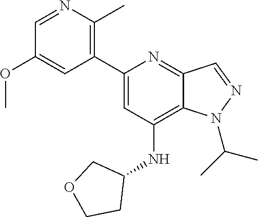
C1(C2=CC(NC3CCOC3)=C3C(=N2)C=NN3C(C)C)=C(C)N=CC(OC)=C1
